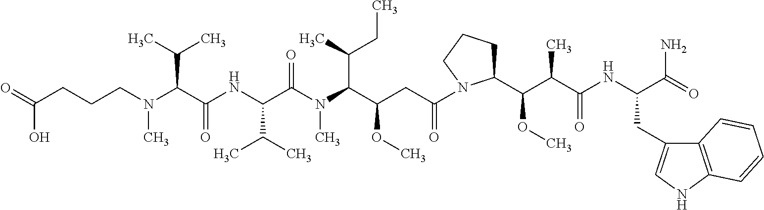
C1(C(OC)C(C(NC(C(=O)N)CC2=CNC3=C2C=CC=C3)=O)C)CCCN1C(CC(C(N(C(C(NC(C(N(CCCC(=O)O)C)C(C)C)=O)C(C)C)=O)C)C(C)CC)OC)=O
